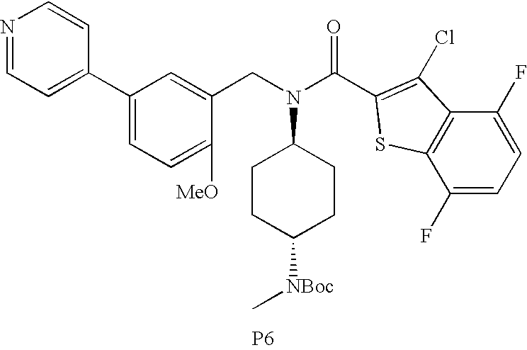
[P6].C1(C2=CC=NC=C2)=CC=C([MeO])C(CN(C2CCC([NBoc]C)CC2)C(C2=C(Cl)C3=C(C(F)=CC=C3F)S2)=O)=C1
